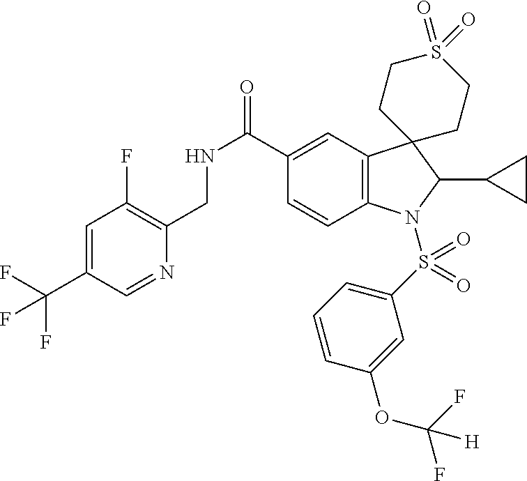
C1=C(C(F)(F)F)C=NC(CNC(=O)C2=CC3=C(C=C2)N(S(C2=CC=CC(OC(F)(F)[H])=C2)(=O)=O)C(C2CC2)C32CCS(=O)(=O)CC2)=C1F
